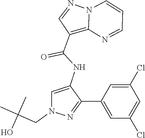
N12C(=C(C(NC3=CN(CC(C)(C)O)N=C3C3=CC(Cl)=CC(Cl)=C3)=O)C=N1)N=CC=C2
